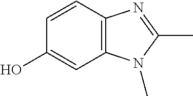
C12=C(C=CC(O)=C1)N=C(C)N2C
